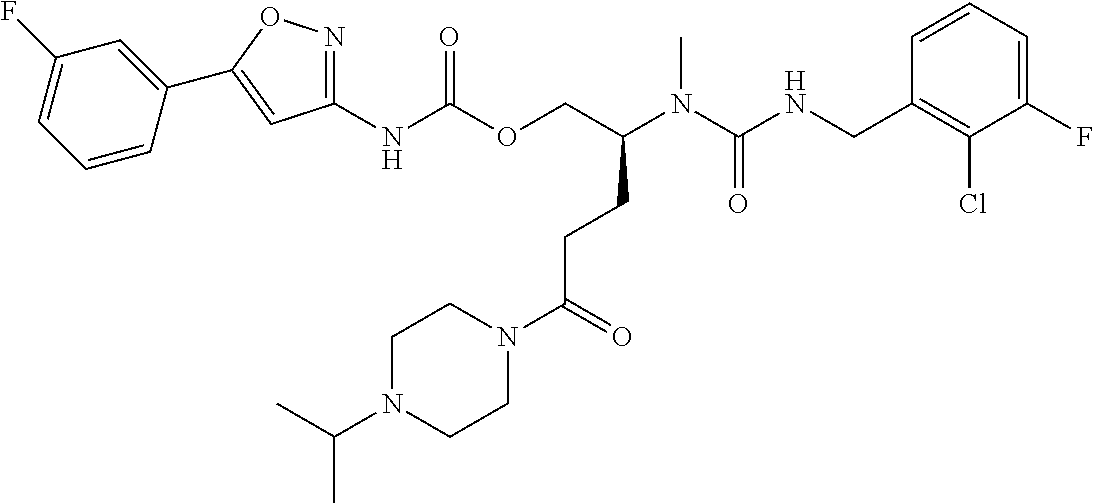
C1=CC(CNC(N(C)C(COC(NC2=NOC(C3=CC(F)=CC=C3)=C2)=O)CCC(N2CCN(C(C)C)CC2)=O)=O)=C(Cl)C(F)=C1
